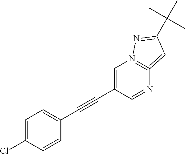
C1=C(C#CC2=CC=C(Cl)C=C2)C=NC2=N1N=C(C(C)(C)C)C=2
